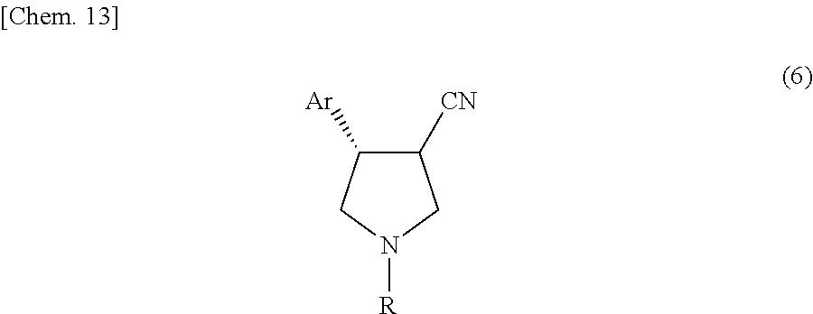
C1([CN])C([Ar])CN([R])C1
